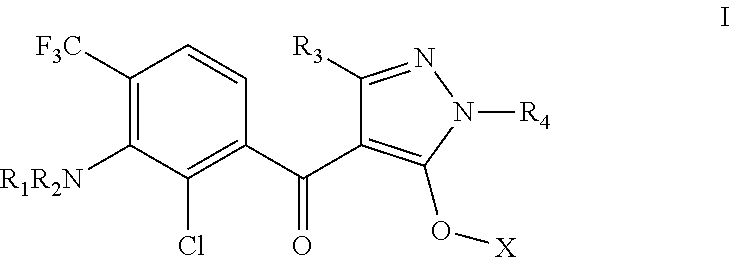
C1([F3C])=C([R1R2N])C(Cl)=C(C(=O)C2=C(O[X])N([R4])N=C2[R3])C=C1
